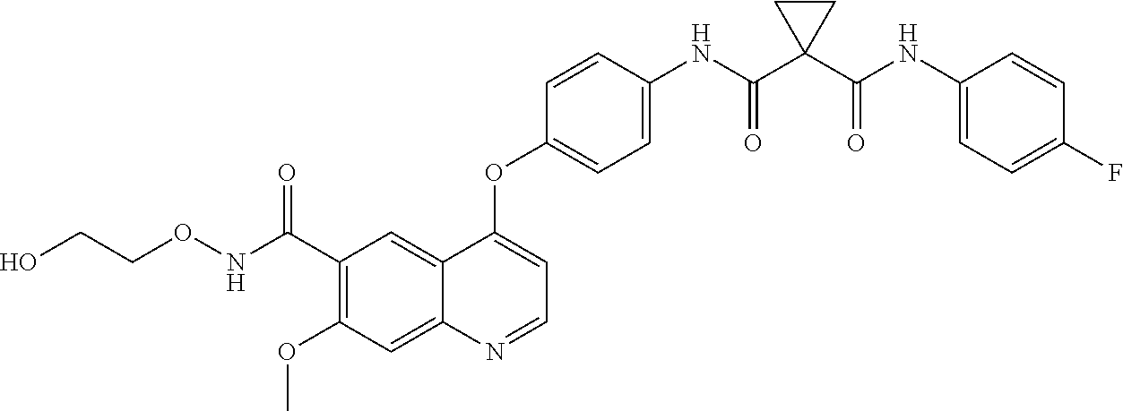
C12=CC(C(=O)NOCCO)=C(OC)C=C1N=CC=C2OC1=CC=C(NC(C2(C(NC3=CC=C(F)C=C3)=O)CC2)=O)C=C1
